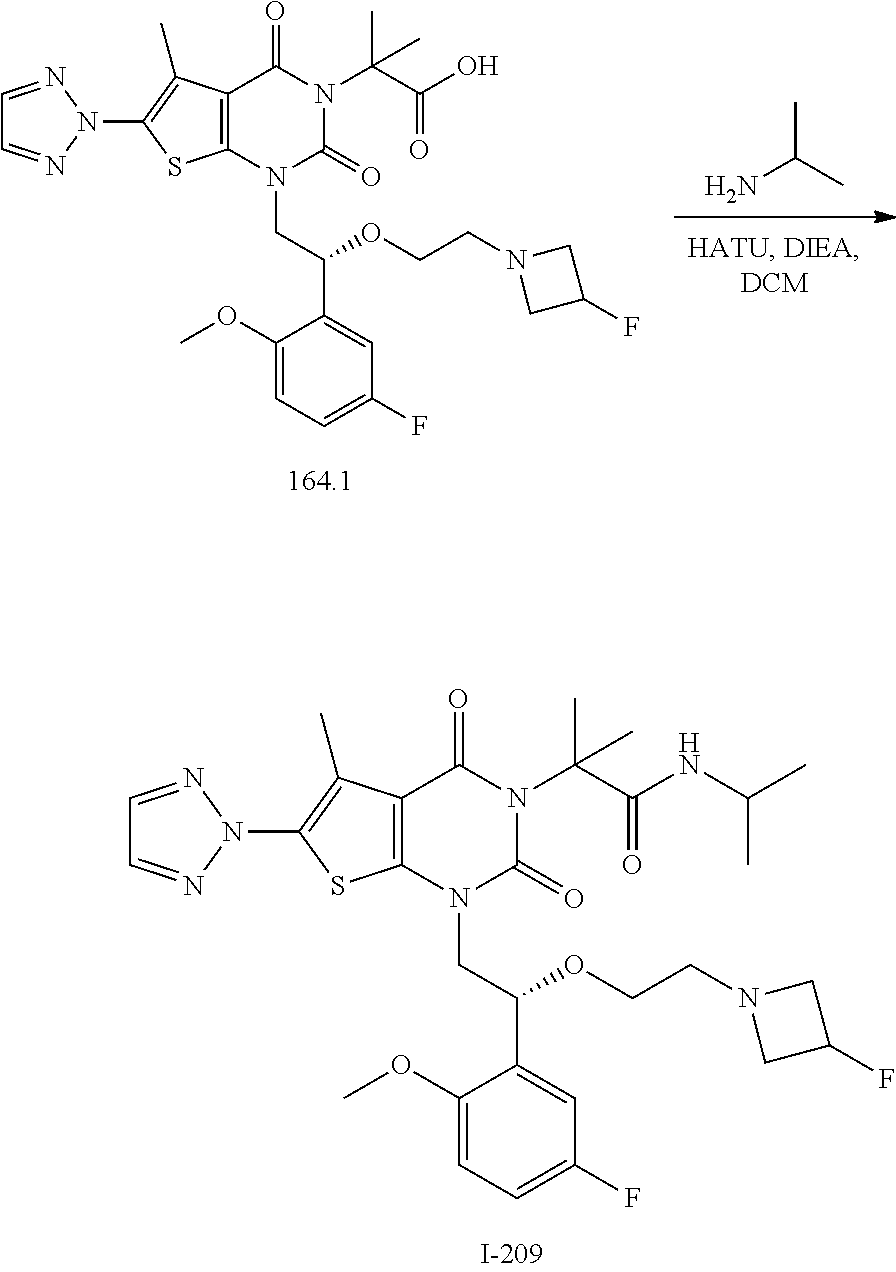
CC(C)N.C12=C(N(CC(C3=CC(F)=CC=C3OC)OCCN3CC(F)C3)C(=O)N(C(C(O)=O)(C)C)C1=O)SC(N1N=CC=N1)=C2C.C12=C(N(CC(C3=CC(F)=CC=C3OC)OCCN3CC(F)C3)C(=O)N(C(C(NC(C)C)=O)(C)C)C1=O)SC(N1N=CC=N1)=C2C
